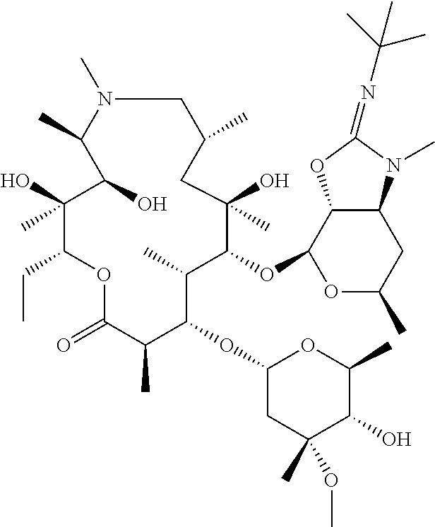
C1N(C)C(C)C(O)C(O)(C)C(CC)OC(=O)C(C)C(OC2CC(C)(OC)C(O)C(C)O2)C(C)C(OC2C3C(CC(C)O2)N(C)C(=NC(C)(C)C)O3)C(C)(O)CC1C
